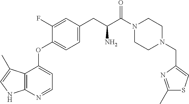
C1CN(CC2=CSC(C)=N2)CCN1C(C(CC1=CC=C(OC2=CC=NC3=C2C(C)=CN3)C(F)=C1)N)=O
